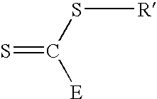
S=C(S[R])[E]
